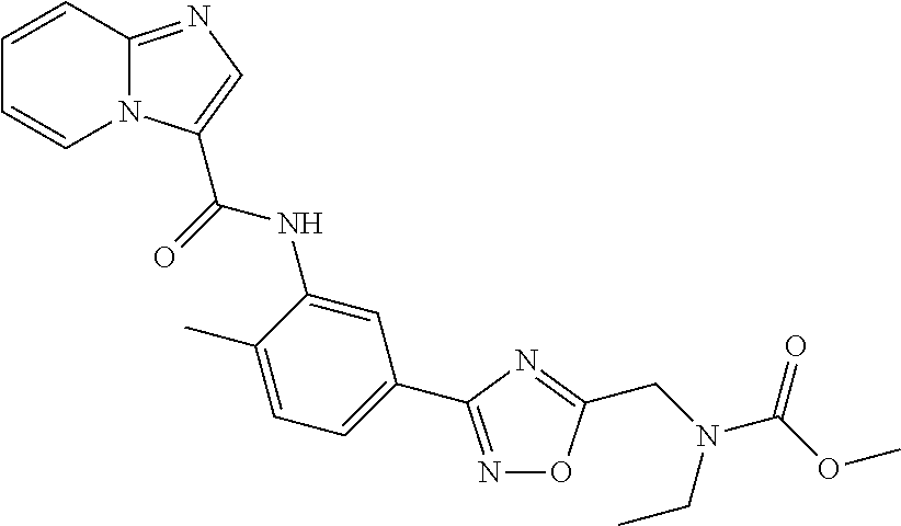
C1=CC2=NC=C(C(NC3=CC(C4=NOC(CN(CC)C(=O)OC)=N4)=CC=C3C)=O)N2C=C1
